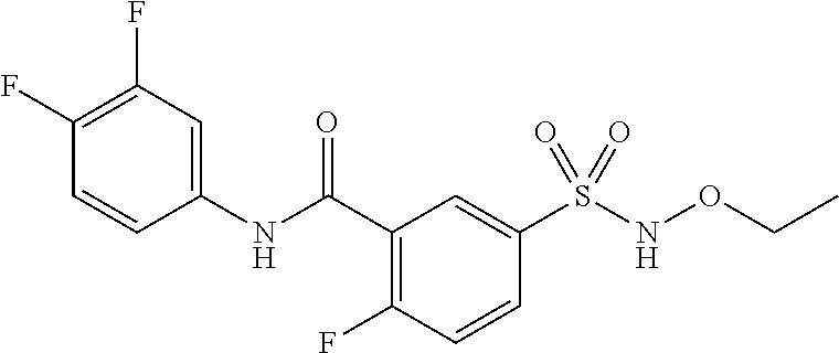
C1(NC(C2=C(F)C=CC(S(=O)(NOCC)=O)=C2)=O)=CC(F)=C(F)C=C1
